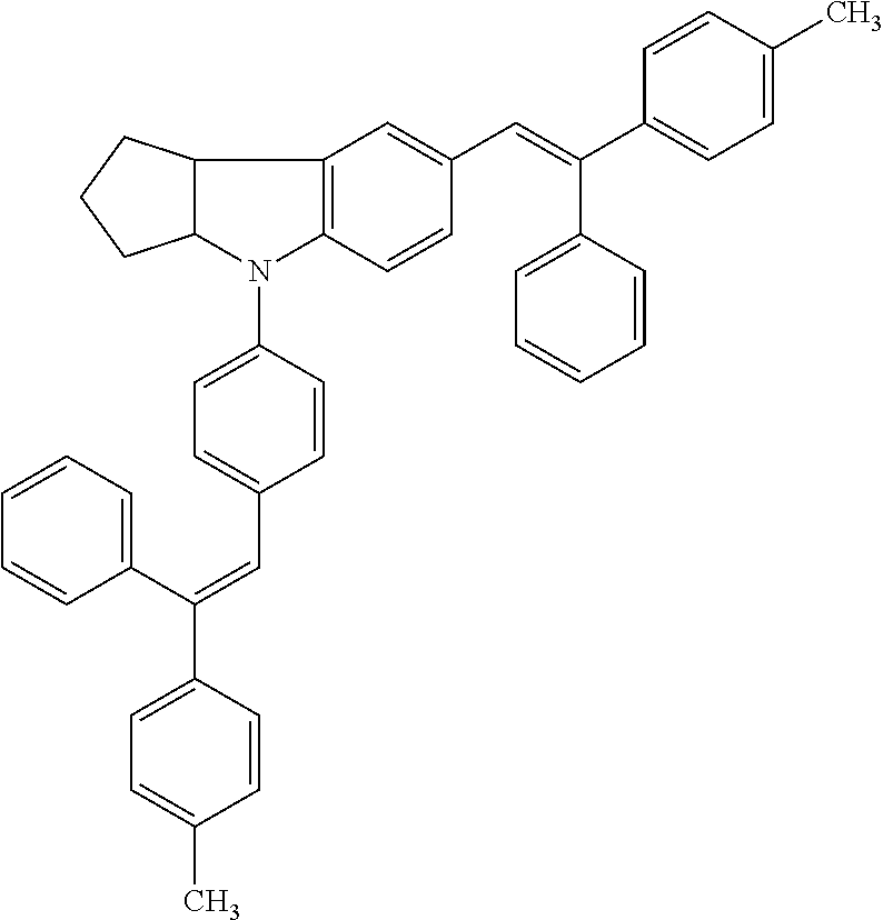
C1=CC(C(C2=CC=CC=C2)=CC2=CC=C(N3C4=C(C5C3CCC5)C=C(C=C(C3=CC=C(C)C=C3)C3=CC=CC=C3)C=C4)C=C2)=CC=C1C
